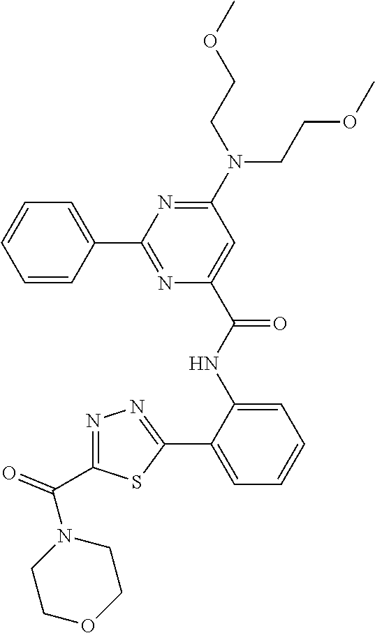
C1=CC=CC(C2=NC(C(NC3=CC=CC=C3C3=NN=C(C(N4CCOCC4)=O)S3)=O)=CC(N(CCOC)CCOC)=N2)=C1
